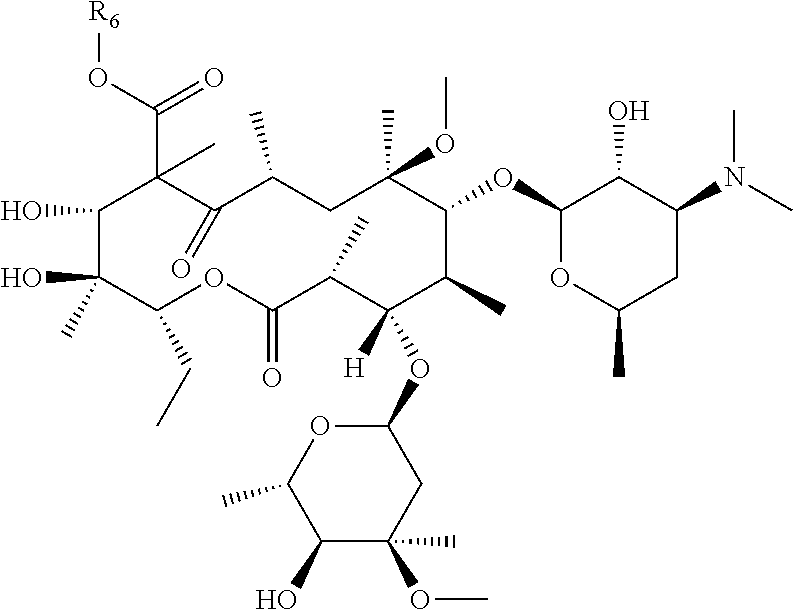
C1C(C)(OC)C(OC2OC(C)CC(N(C)C)C2O)C(C)C([H])(OC2OC(C)C(O)C(C)(OC)C2)C(C)C(=O)OC(CC)C(O)(C)C(O)C(C)(C(=O)O[R6])C(=O)C1C
